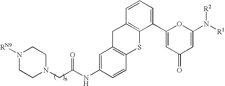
C1(C2=CC(=O)C=C(N([R1])[R2])O2)=CC=CC2=C1SC1=C(C2)C=C(NC(CN2CCN([RN9])CC2)=O)C=C1
